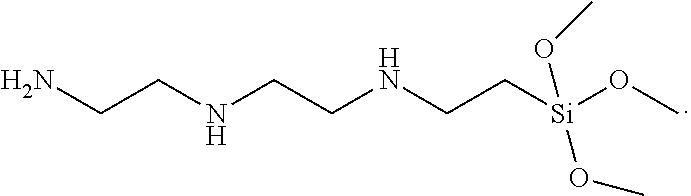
NCCNCCNCC[Si](OC)(OC)OC
